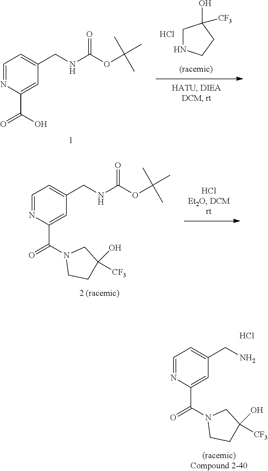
C1NCCC1(O)[CF3].Cl.C1=NC(C(=O)O)=CC(CNC(OC(C)(C)C)=O)=C1.C1=NC(C(=O)N2CCC(O)([CF3])C2)=CC(CNC(OC(C)(C)C)=O)=C1.C1=NC(C(=O)N2CCC(O)([CF3])C2)=CC(CN)=C1.Cl
